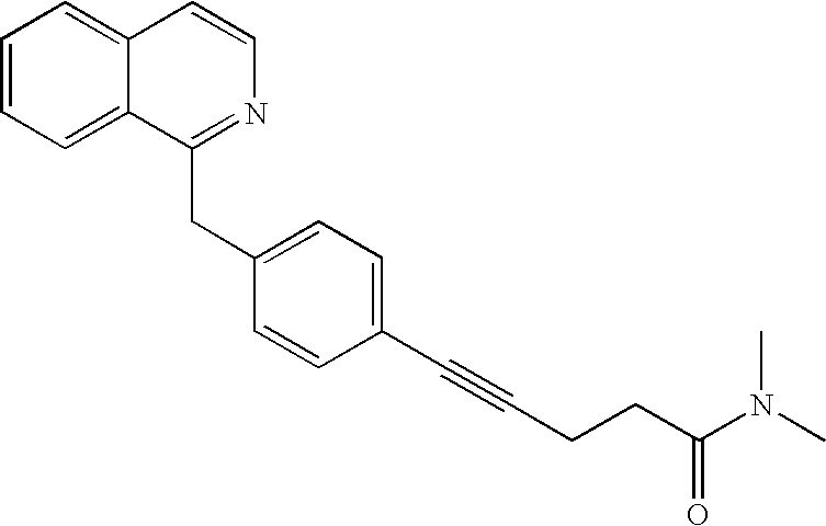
C1=CC=C2C(=C1)C=CN=C2CC1=CC=C(C#CCCC(N(C)C)=O)C=C1
